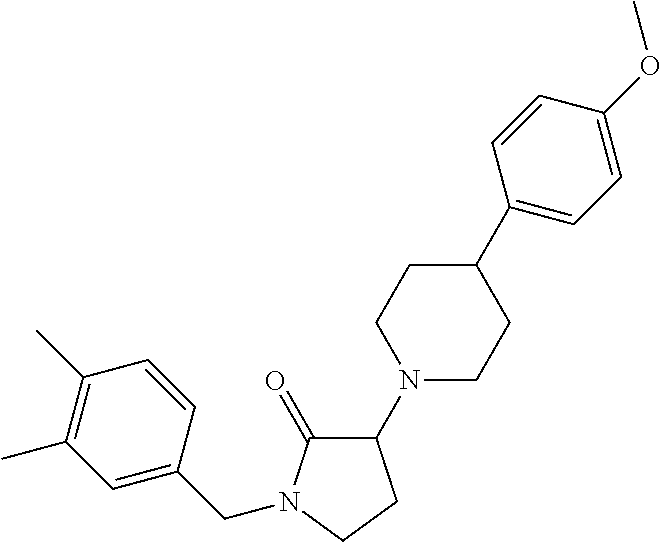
C1(N2CCC(C3=CC=C(OC)C=C3)CC2)C(=O)N(CC2=CC(C)=C(C)C=C2)CC1
